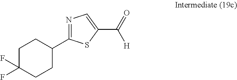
N1=C(C2CCC(F)(F)CC2)SC(C(=O)[H])=C1
